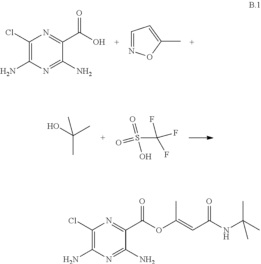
C1(Cl)=C(N)N=C(N)C(C(OC(=CC(NC(C)(C)C)=O)C)=O)=N1.OC(C)(C)C.S(C(F)(F)F)(=O)(O)=O.C1(Cl)=C(N)N=C(N)C(C(O)=O)=N1.C1=NOC(C)=C1
